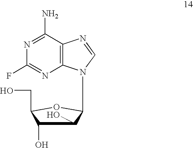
N1=C(N)C2=C(N=C1F)N(C1C(O)C(O)C(CO)O1)C=N2
